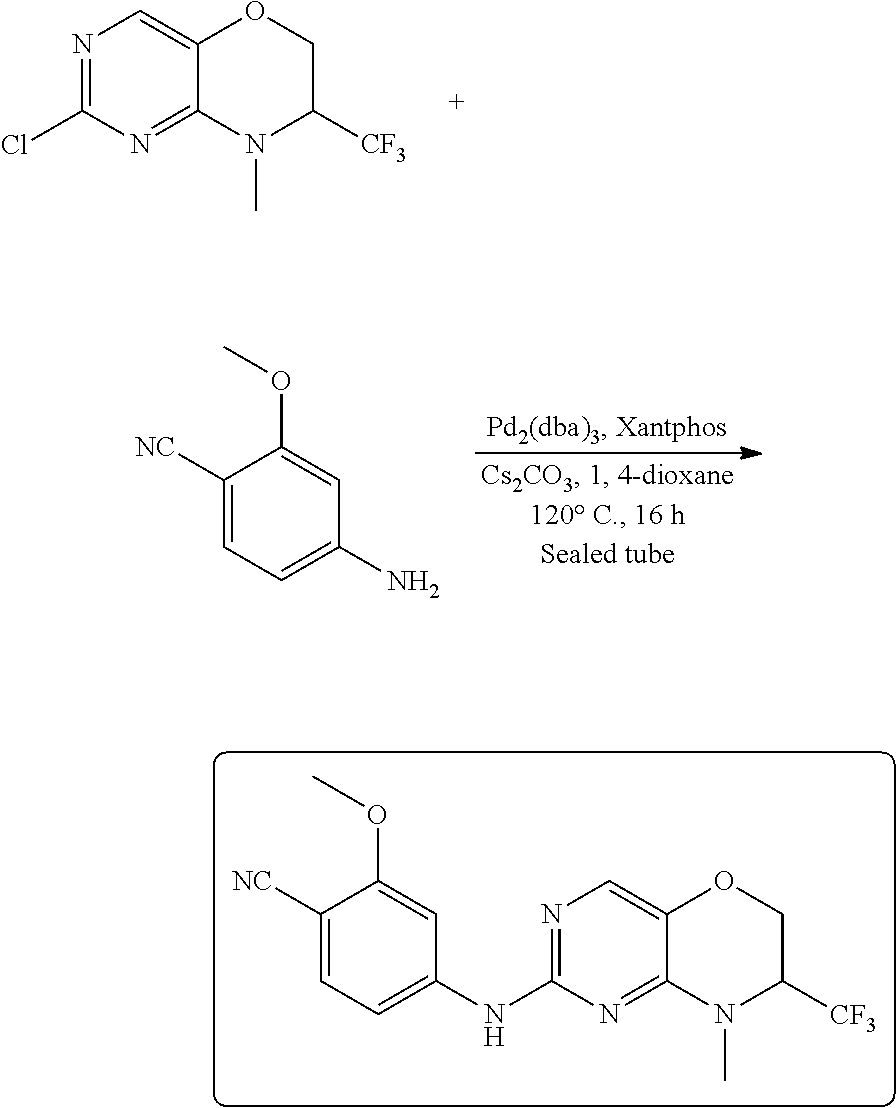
N1=C(Cl)N=C2C(=C1)OCC([CF3])N2C.C1([NC])=CC=C(N)C=C1OC.N1=C(NC2=CC=C([NC])C(OC)=C2)N=C2C(=C1)OCC([CF3])N2C
